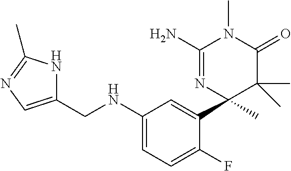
C1(NCC2=CN=C(C)N2)=CC=C(F)C(C2(C)C(C)(C)C(=O)N(C)C(N)=N2)=C1
